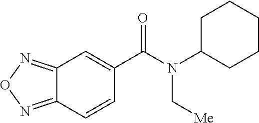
C1C(N(C(C2=CC3=NON=C3C=C2)=O)C[Me])CCCC1
